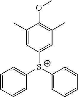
C1=CC=CC([S+](C2=CC(C)=C(OC)C(C)=C2)C2=CC=CC=C2)=C1
